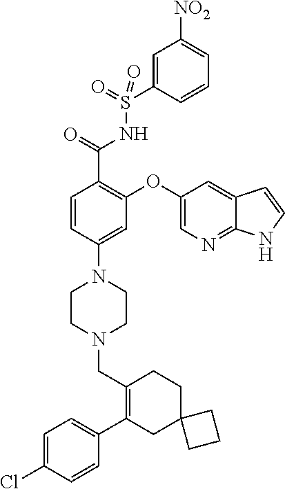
C1=C(Cl)C=CC(C2=C(CN3CCN(C4=CC(OC5=CN=C6C(=C5)C=CN6)=C(C(=O)NS(C5=CC([NO2])=CC=C5)(=O)=O)C=C4)CC3)CCC3(C2)CCC3)=C1
